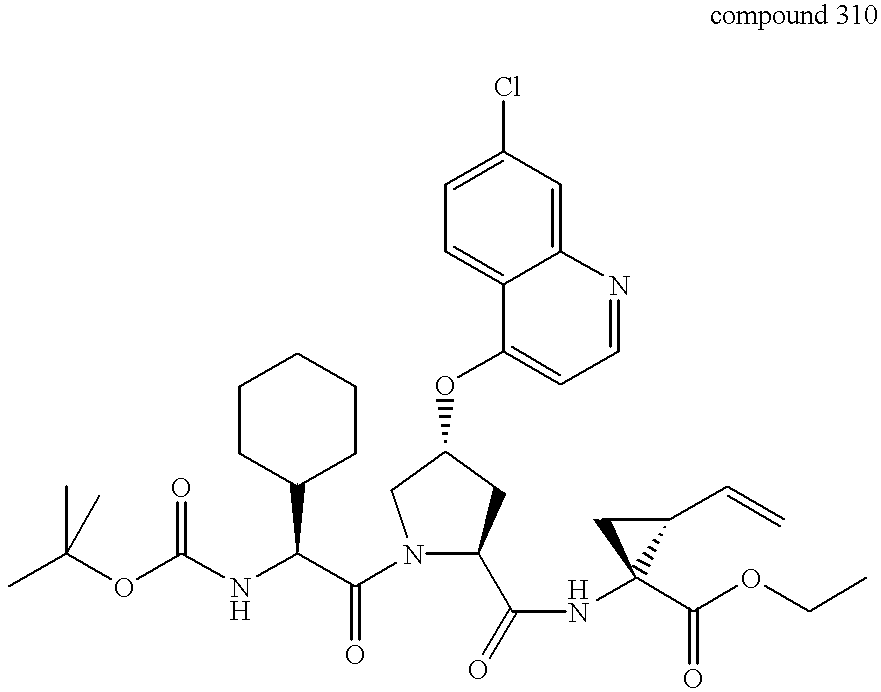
C1(C=C)CC1(NC(=O)C1N(C(C(NC(OC(C)(C)C)=O)C2CCCCC2)=O)CC(OC2=CC=NC3=CC(Cl)=CC=C23)C1)C(=O)OCC
